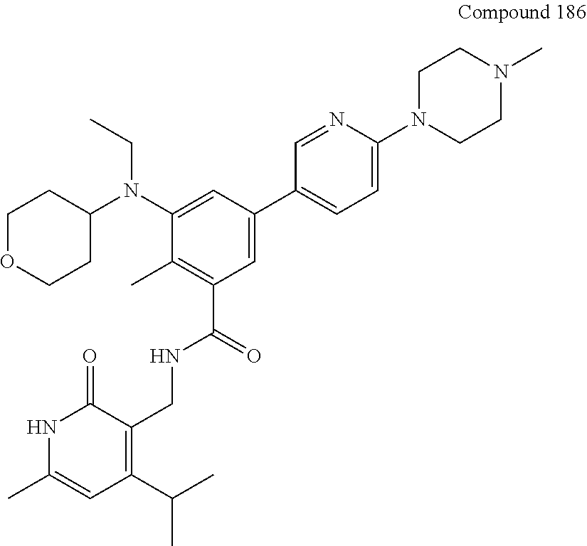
C1OCCC(N(CC)C2=CC(C3=CC=C(N4CCN(C)CC4)N=C3)=CC(C(NCC3=C(C(C)C)C=C(C)NC3=O)=O)=C2C)C1
